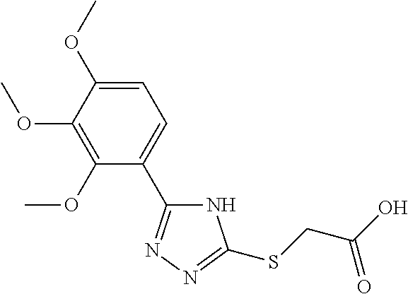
C1=C(OC)C(OC)=C(OC)C(C2=NN=C(SCC(O)=O)N2)=C1
